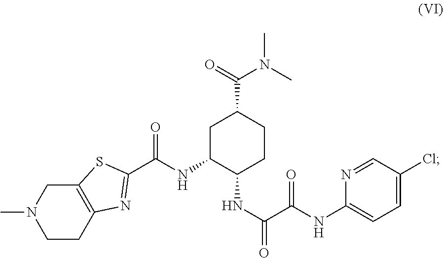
C1CC2=C(CN1C)SC(C(NC1C(NC(=O)C(NC3=CC=C(Cl)C=N3)=O)CCC(C(=O)N(C)C)C1)=O)=N2
